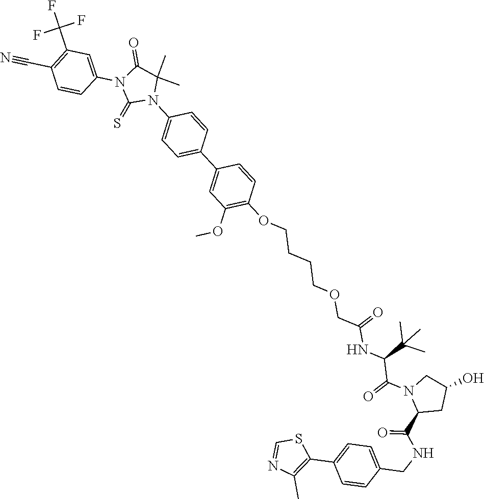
C1(OCCCCOCC(NC(C(=O)N2CC(O)CC2C(NCC2=CC=C(C3=C(C)N=CS3)C=C2)=O)C(C)(C)C)=O)=C(OC)C=C(C2=CC=C(N3C(=S)N(C4=CC(C(F)(F)F)=C(C#N)C=C4)C(=O)C3(C)C)C=C2)C=C1
